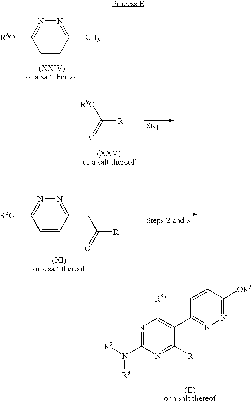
C1=CC(C)=NN=C1[R6O].C1=CC(CC([R])=O)=NN=C1[R6O].N1=C(N([R3])[R2])N=C([R])C(C2=NN=C([OR6])C=C2)=C1[R5a].C([R])([R9O])=O
